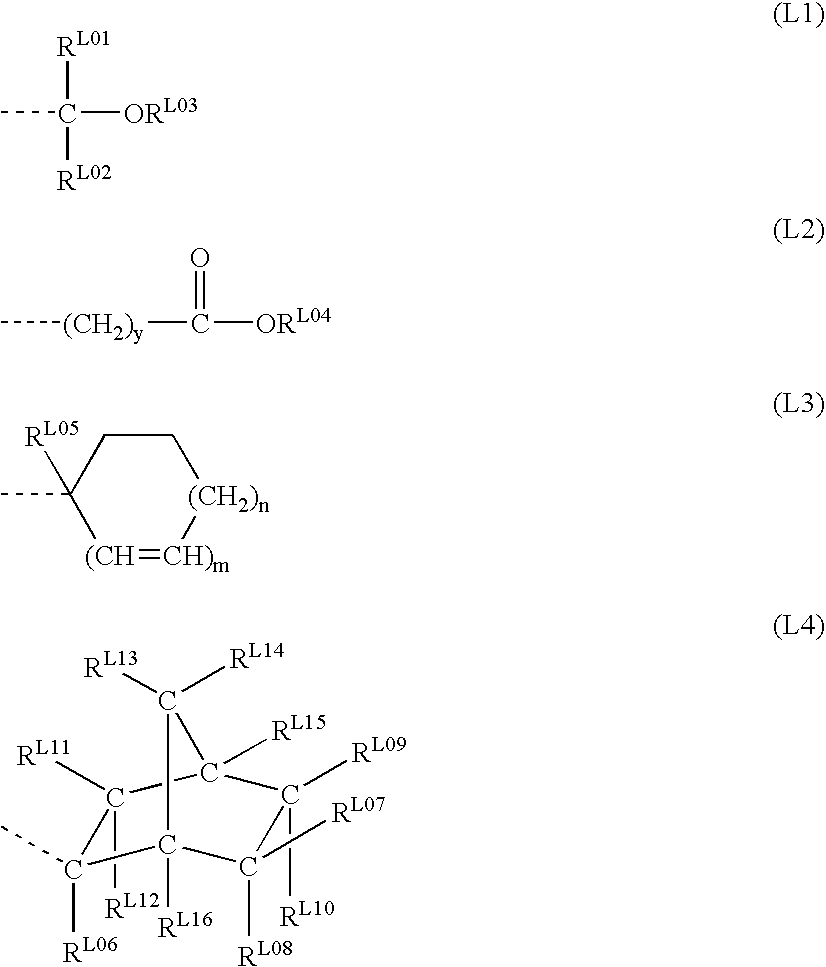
CC([ORL03])([RL01])[RL02].C[(CH2)y]C([ORL04])=O.C1CC(C)([RL05])[(CH]=[CH)m][(CH2)n]1.C1([RL09])([RL10])C2([RL15])C([RL11])([RL12])C(C)([RL06])C([RL16])(C2([RL14])[RL13])C1([RL07])[RL08]
